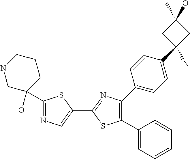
C1(C)(O)CC(C2=CC=C(C3=C(C4=CC=CC=C4)SC(C4=CN=C(C5(O)CNCCC5)S4)=N3)C=C2)(N)C1
